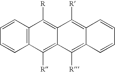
C12=C(C=CC=C1)C([R])=C1C(=C2[R])C([R])=C2C(=C1[R])C=CC=C2
